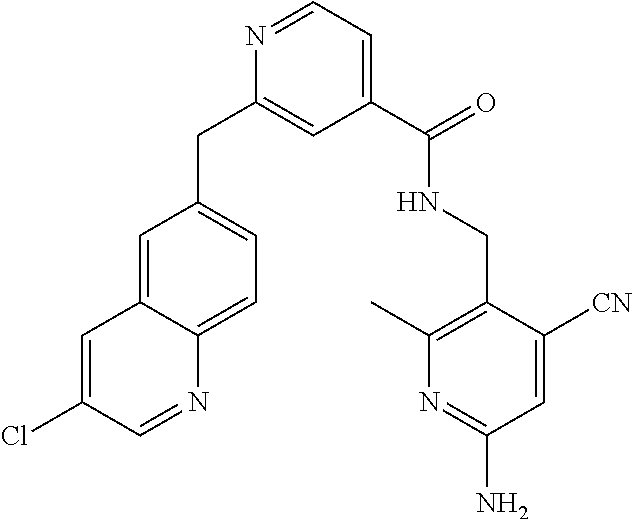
C1=C2C(=CC=C1CC1=CC(C(NCC3=C(C)N=C(N)C=C3[CN])=O)=CC=N1)N=CC(Cl)=C2
